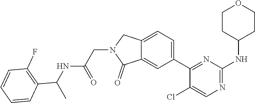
C12=CC(C3=NC(NC4CCOCC4)=NC=C3Cl)=CC=C1CN(CC(NC(C1=C(F)C=CC=C1)C)=O)C2=O
